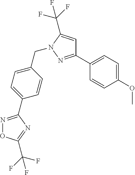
C1(OC)=CC=C(C2=NN(CC3=CC=C(C4=NOC(C(F)(F)F)=N4)C=C3)C(C(F)(F)F)=C2)C=C1
